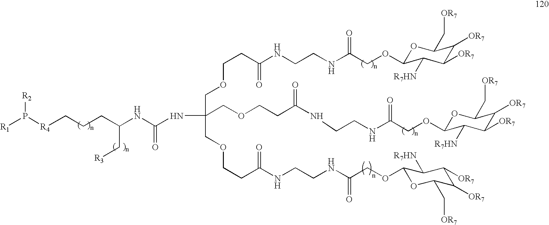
N(C(COCCC(=O)NCCNC(COC1OC(C[OR7])C([OR7])C([OR7])C1[R7HN])=O)(COCCC(=O)NCCNC(=O)COC1OC(C[OR7])C([OR7])C([OR7])C1[R7HN])COCCC(NCCNC(COC1OC(C[OR7])C([OR7])C([OR7])C1[R7HN])=O)=O)C(NC(CCC[R4]P([R2])[R1])C[R3])=O
